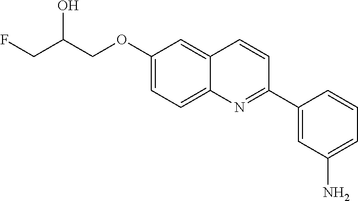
C1(OCC(CF)O)=CC=C2C(=C1)C=CC(C1=CC(N)=CC=C1)=N2
